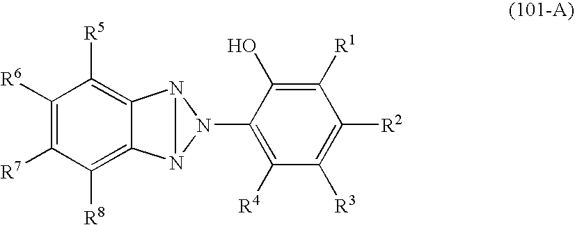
C1([R6])=C([R7])C([R8])=C2C(=C1[R5])N1N2N1C1=C([R4])C([R3])=C([R2])C([R1])=C1O
